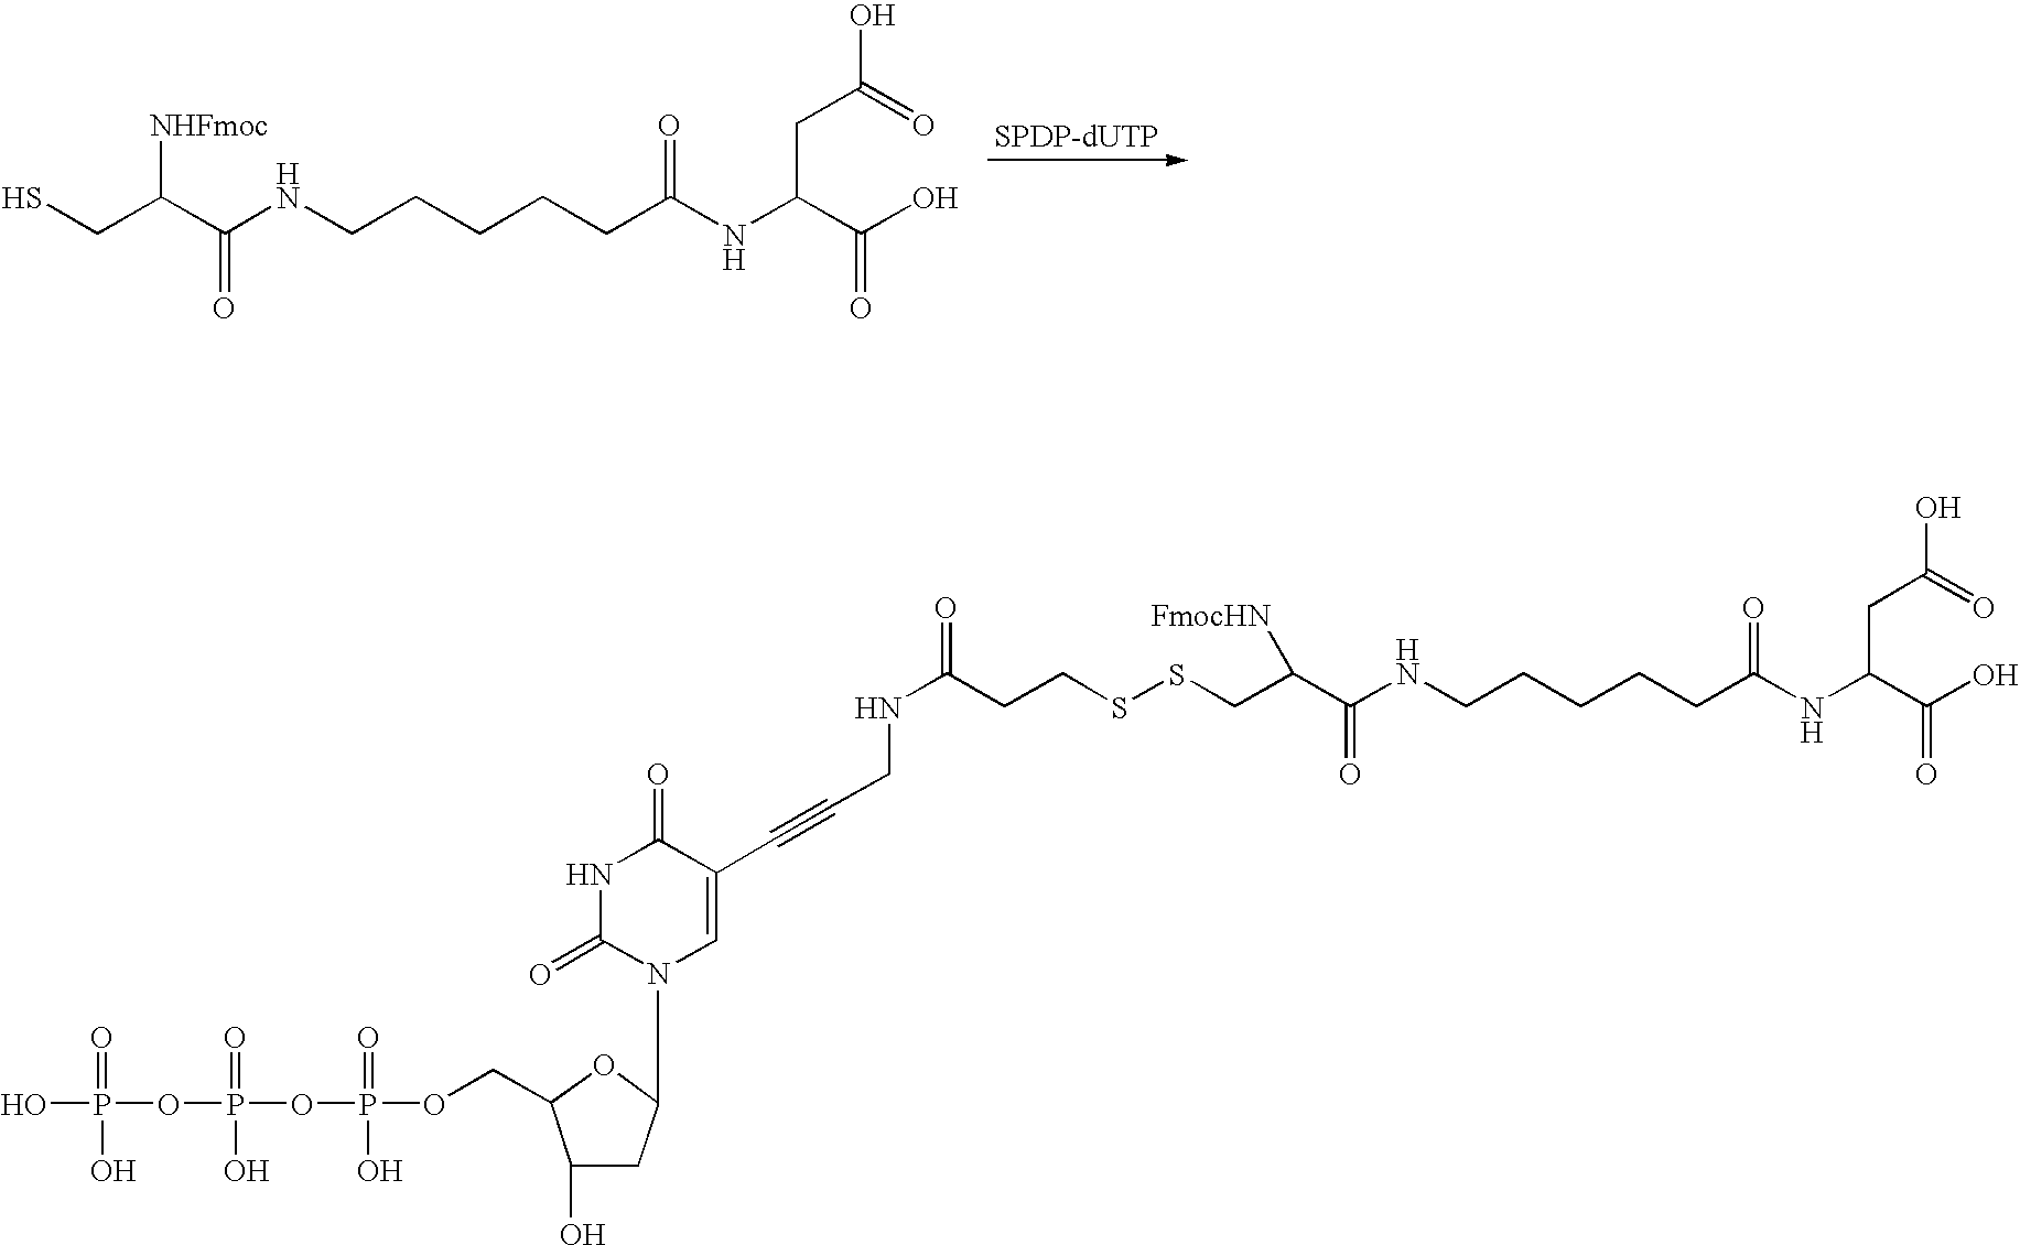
SCC(C(NCCCCCC(NC(C(O)=O)CC(O)=O)=O)=O)[NHFmoc].C(C(C(NCCCCCC(NC(C(O)=O)CC(O)=O)=O)=O)[FmocHN])SSCCC(NCC#CC1=CN(C2CC(O)C(COP(OP(OP(O)(=O)O)(=O)O)(=O)O)O2)C(=O)NC1=O)=O
